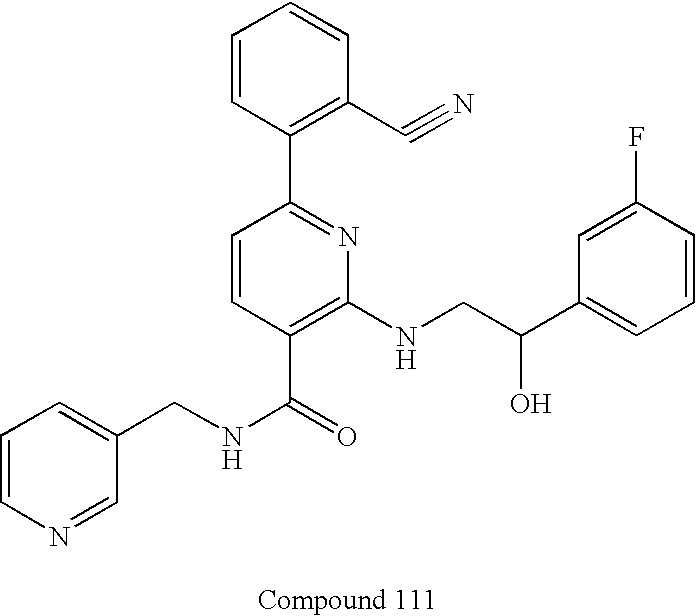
C1=CN=CC(CNC(=O)C2=C(NCC(C3=CC=CC(F)=C3)O)N=C(C3=C(C#N)C=CC=C3)C=C2)=C1
